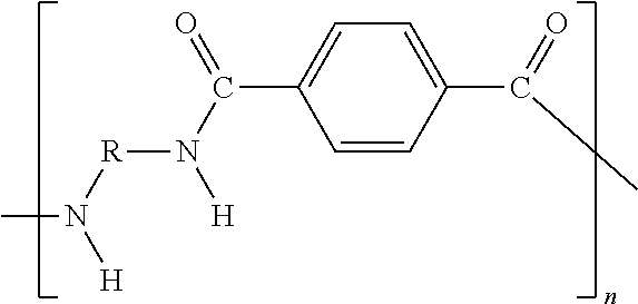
C1=CC(C(=O)C)=CC=C1C(N([H])[R]N(C)[H])=O
